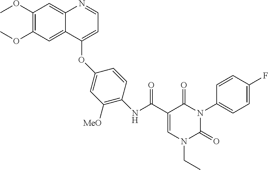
C1(OC)=C(OC)C=C2C(=C1)N=CC=C2OC1=CC([MeO])=C(NC(C2=CN(CC)C(=O)N(C3=CC=C(F)C=C3)C2=O)=O)C=C1
